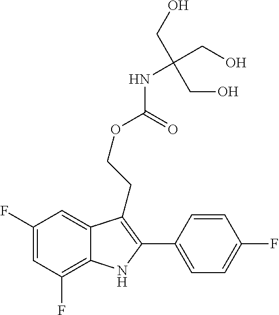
C1(C2=C(CCOC(=O)NC(CO)(CO)CO)C3=CC(F)=CC(F)=C3N2)=CC=C(F)C=C1
